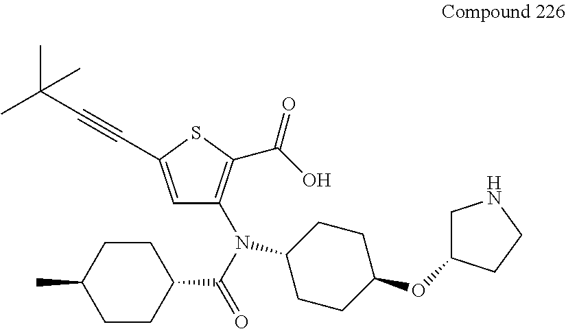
C1=C(C#CC(C)(C)C)SC(C(O)=O)=C1N(C(C1CCC(C)CC1)=O)C1CCC(OC2CNCC2)CC1
